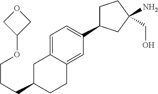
C(C1CCC2=CC(C3CCC(N)(CO)C3)=CC=C2C1)CCOC1COC1
